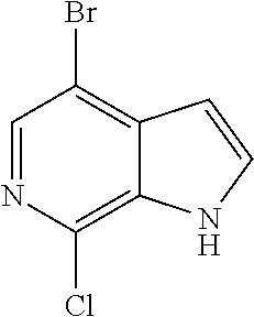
BrC1=C2C(=C(Cl)N=C1)NC=C2
